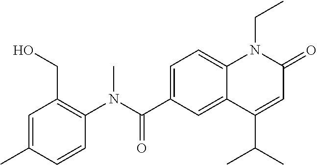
C1(N(C(C2=CC=C3C(=C2)C(C(C)C)=CC(=O)N3CC)=O)C)=C(CO)C=C(C)C=C1
